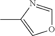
O1C=NC(C)=C1
